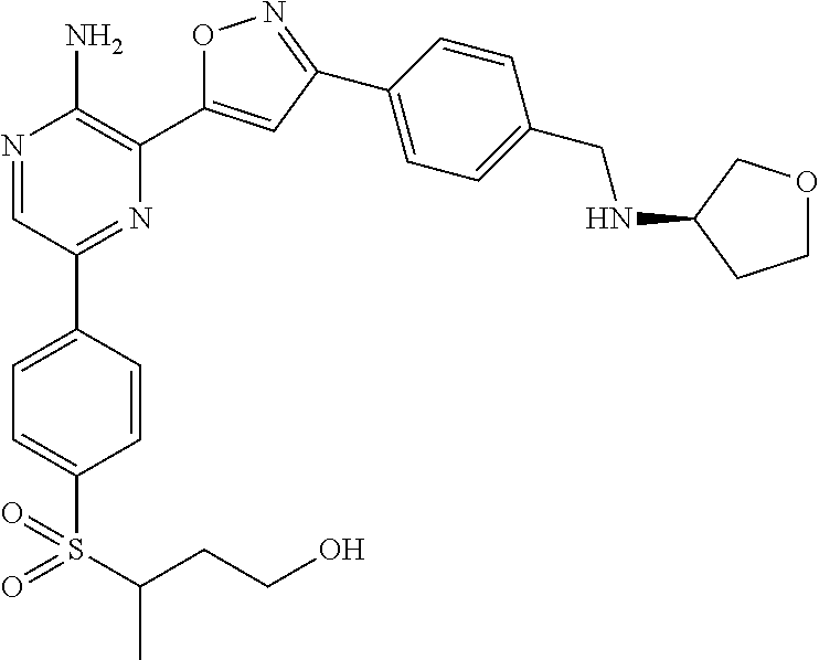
N1=CC(C2=CC=C(S(C(CCO)C)(=O)=O)C=C2)=NC(C2=CC(C3=CC=C(CNC4CCOC4)C=C3)=NO2)=C1N
